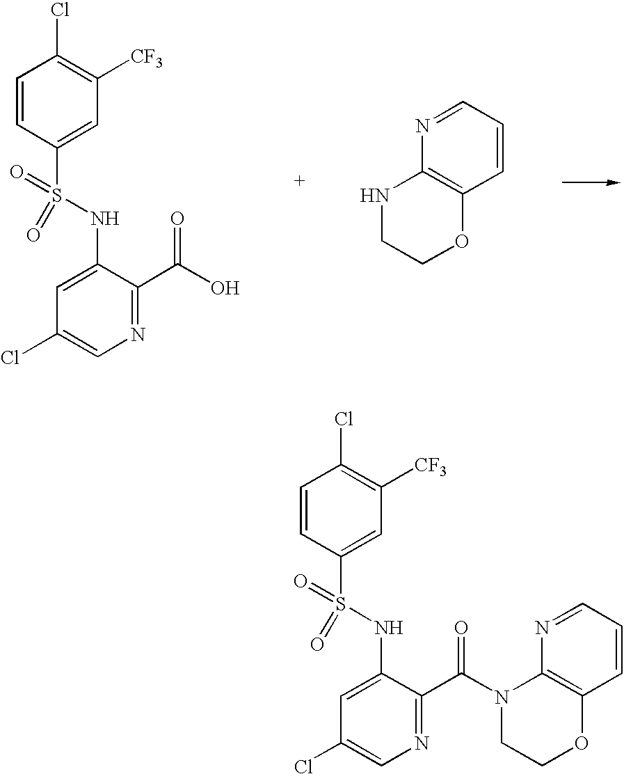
C1=CC(S(NC2=CC(Cl)=CN=C2C(O)=O)(=O)=O)=CC([CF3])=C1Cl.C1=NC2=C(C=C1)OCCN2.C1=CC(S(NC2=CC(Cl)=CN=C2C(N2C3=C(C=CC=N3)OCC2)=O)(=O)=O)=CC([CF3])=C1Cl
